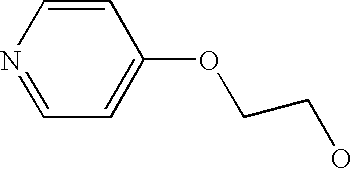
C1=NC=CC(OCCO)=C1
